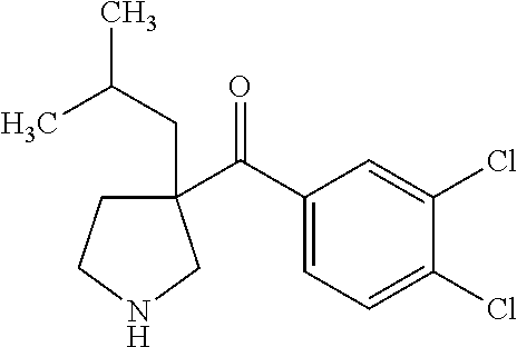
C1(CC(C)C)(C(C2=CC=C(Cl)C(Cl)=C2)=O)CCNC1
